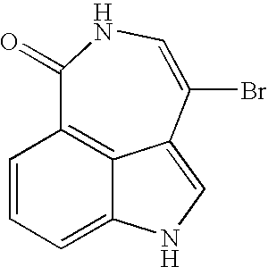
C1=CC=C2C3=C1C(=O)NC=C(Br)C3=CN2
